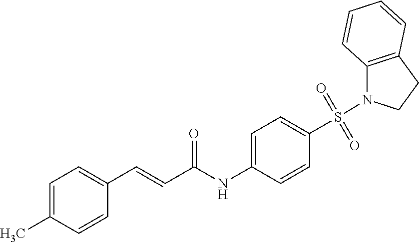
C1=C(C)C=CC(C=CC(NC2=CC=C(S(=O)(=O)N3C4=C(CC3)C=CC=C4)C=C2)=O)=C1
